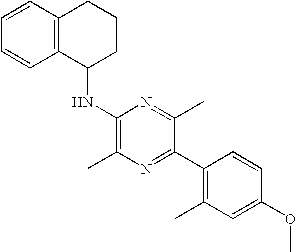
C1(OC)=CC(C)=C(C2=NC(C)=C(NC3C4=C(C=CC=C4)CCC3)N=C2C)C=C1
